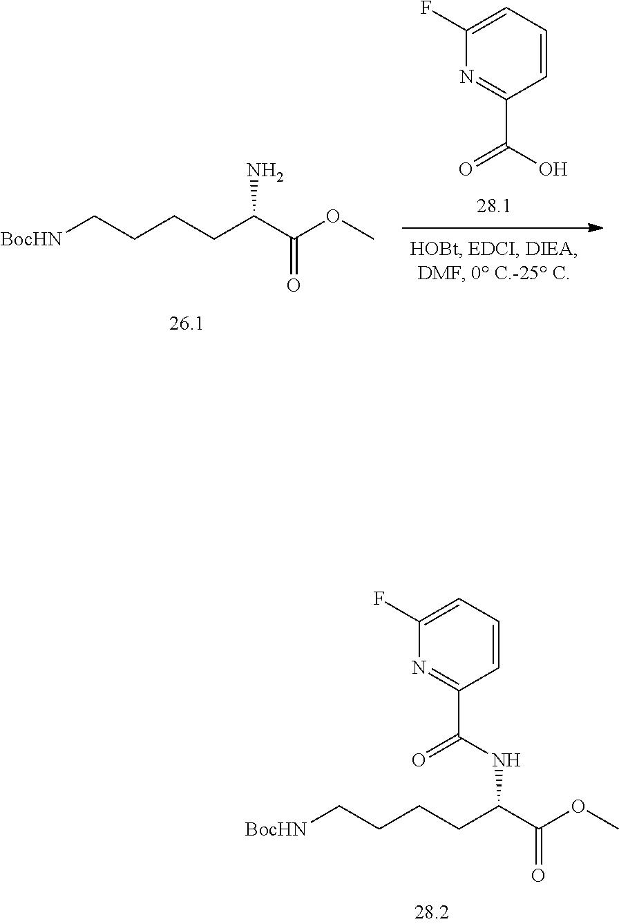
C(NC(C(OC)=O)CCCC[BocHN])(=O)C1=NC(F)=CC=C1.C(O)(=O)C1=NC(F)=CC=C1.NC(C(OC)=O)CCCC[BocHN]
